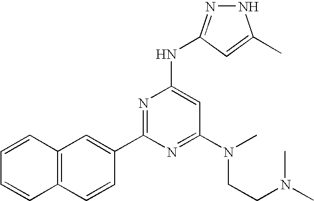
N1N=C(NC2=CC(N(CCN(C)C)C)=NC(C3=CC4=C(C=C3)C=CC=C4)=N2)C=C1C
